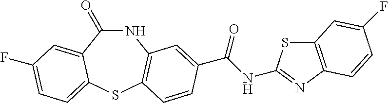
C1(=O)NC2=C(SC3=CC=C(F)C=C13)C=CC(C(NC1=NC3=C(S1)C=C(F)C=C3)=O)=C2
